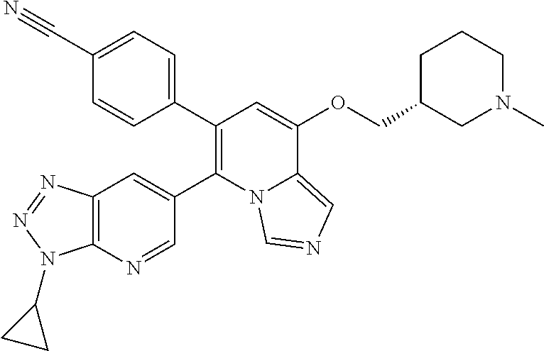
C12=C(N=CC(C3=C(C4=CC=C(C#N)C=C4)C=C(OCC4CN(C)CCC4)C4=CN=CN34)=C1)N(C1CC1)N=N2
